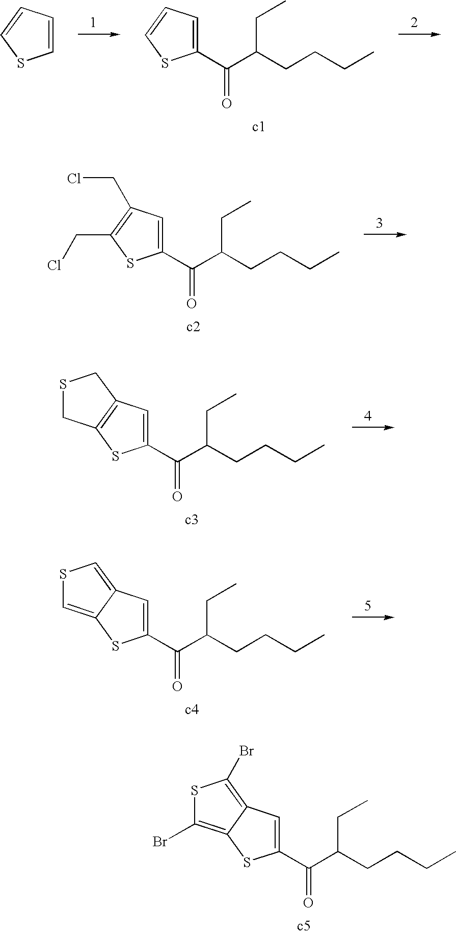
C1(C(C(CCCC)CC)=O)=CC=CS1.C1=CC=CS1.C1(C(C(CCCC)CC)=O)=CC(CCl)=C(CCl)S1.C1(C(C(CCCC)CC)=O)=CC2=C(S1)CSC2.C1(C(C(CCCC)CC)=O)=CC2=CSC=C2S1.C1(C(C(CCCC)CC)=O)=CC2=C(Br)SC(Br)=C2S1
